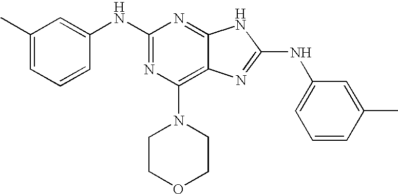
N1=C(NC2=CC(C)=CC=C2)N=C2C(=C1N1CCOCC1)N=C(NC1=CC=CC(C)=C1)N2
